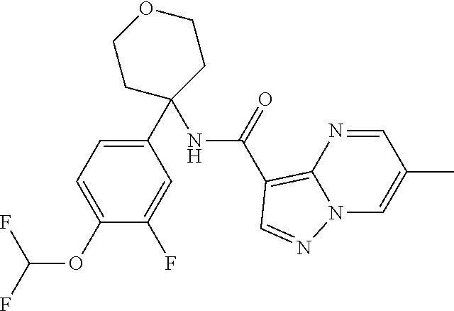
C1(C2=CC=C(OC(F)F)C(F)=C2)(NC(C2=C3N=CC(C)=CN3N=C2)=O)CCOCC1
